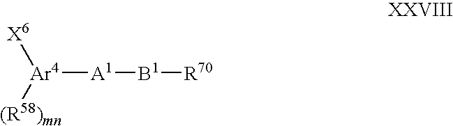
[Ar4]([A1][B1][R70])([X6])[(R58)mn]
